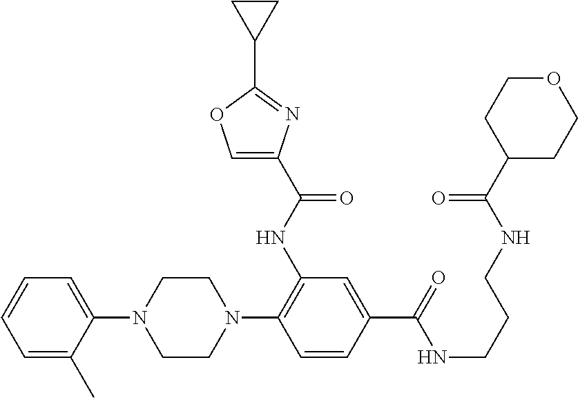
C1=CC=C(C)C(N2CCN(C3=C(NC(C4=COC(C5CC5)=N4)=O)C=C(C(=O)NCCCNC(C4CCOCC4)=O)C=C3)CC2)=C1
